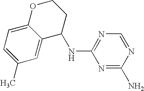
N1=C(N)N=CN=C1NC1C2=CC(C)=CC=C2OCC1
